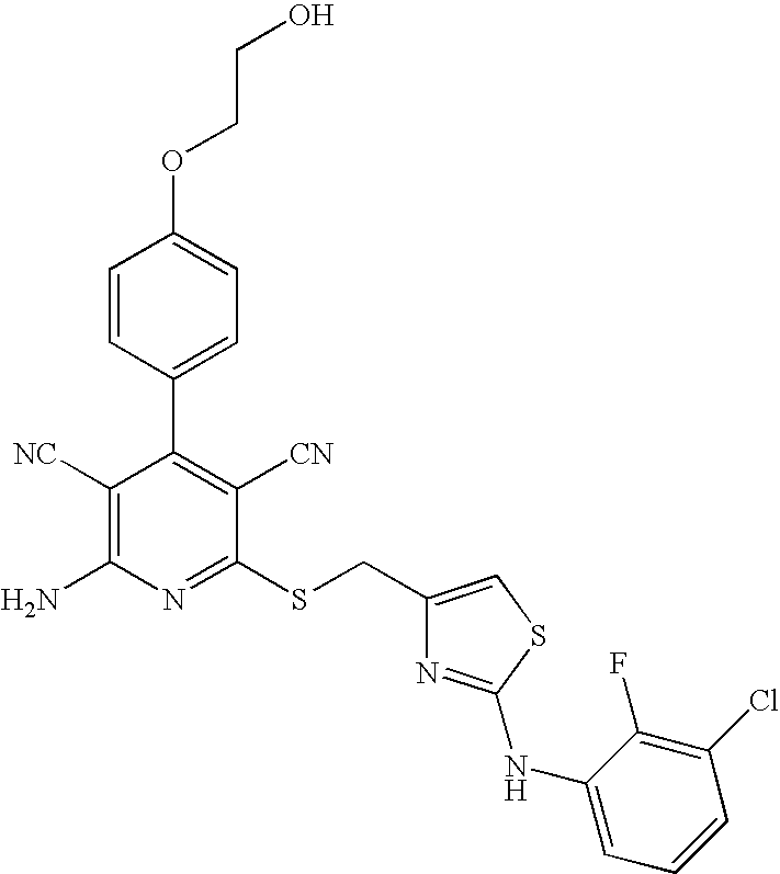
O(C1=CC=C(C2=C([CN])C(SCC3=CSC(NC4=CC=CC(Cl)=C4F)=N3)=NC(N)=C2[NC])C=C1)CCO
